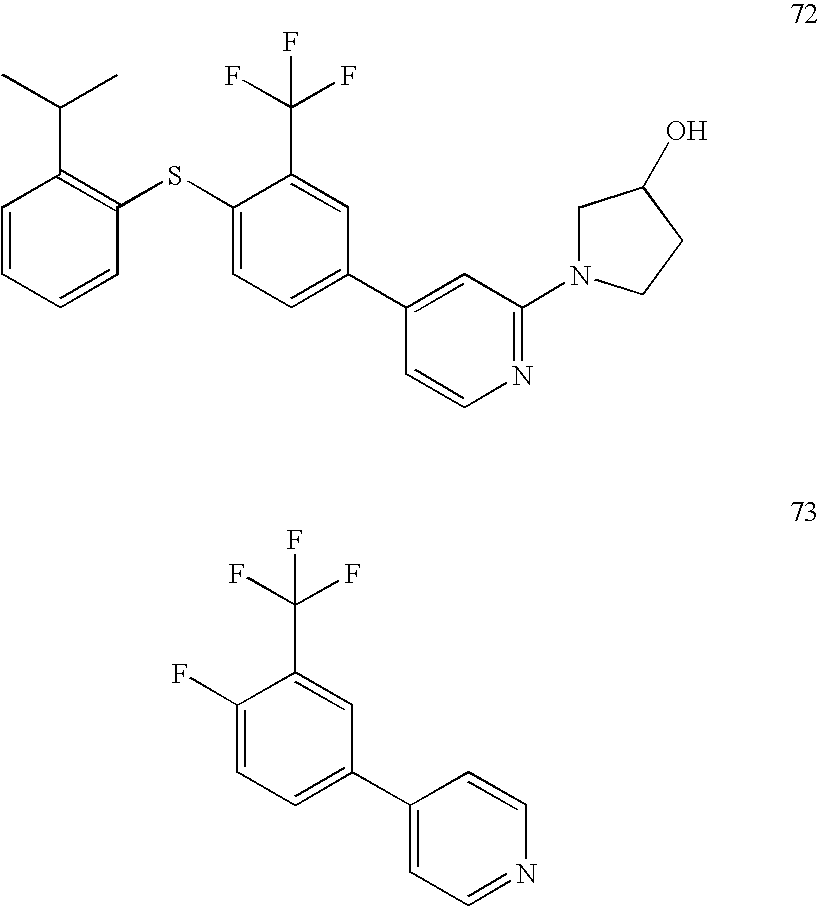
C1=CC=CC(SC2=CC=C(C3=CC(N4CC(O)CC4)=NC=C3)C=C2C(F)(F)F)=C1C(C)C.C1(F)=CC=C(C2=CC=NC=C2)C=C1C(F)(F)F
